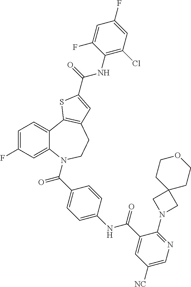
C1=C(F)C=C2C(=C1)C1=C(CCN2C(C2=CC=C(NC(C3=CC([NC])=CN=C3N3CC4(C3)CCOCC4)=O)C=C2)=O)C=C(C(=O)NC2=C(Cl)C=C(F)C=C2F)S1
